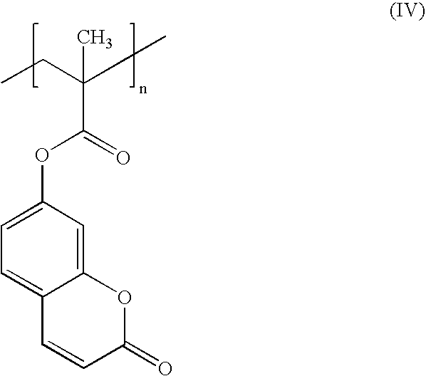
CCC(CC)(C)C(OC1=CC=C2C(=C1)OC(=O)C=C2)=O
